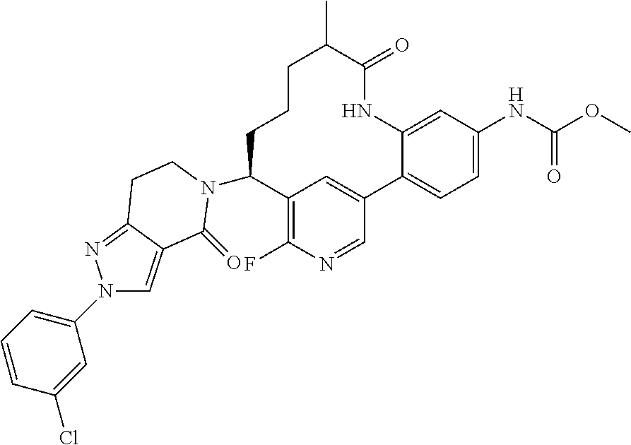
C1(N2C(=O)C3=CN(C4=CC=CC(Cl)=C4)N=C3CC2)C2=C(F)N=CC(=C2)C2=CC=C(NC(OC)=O)C=C2NC(=O)C(C)CCC1
